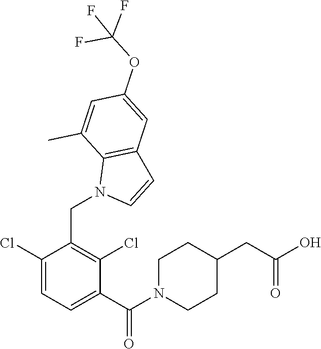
C1(Cl)=CC=C(C(N2CCC(CC(O)=O)CC2)=O)C(Cl)=C1CN1C=CC2=C1C(C)=CC(OC(F)(F)F)=C2
